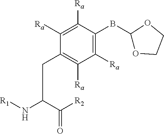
C(C(N[R1])C([R2])=O)C1=C([Ra])C([Ra])=C(BC2OCCO2)C([Ra])=C1[Ra]
